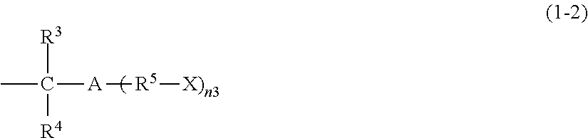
CC([R3])([A][R5][X)n3])[R4]
